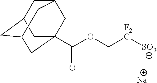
C1C2CC3CC(C(OC[F2C][SO3])=O)(CC1C3)C2.[Na]
